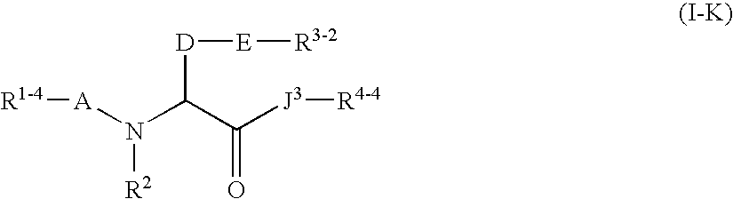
N(C(C([J3][R4-4])=O)[D][E][R3-2])([R2])[A][R1-4]
